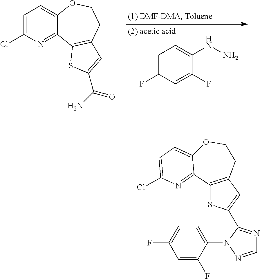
C1=C(F)C=C(F)C(NN)=C1.C1=C(Cl)N=C2C(=C1)OCCC1=C2SC(C(N)=O)=C1.C12=C(C=C(C3=NC=NN3C3=CC=C(F)C=C3F)S1)CCOC1=CC=C(Cl)N=C21
